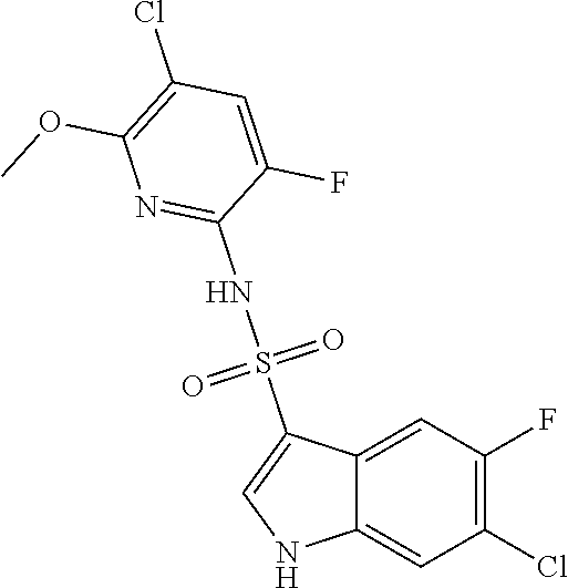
C12=CC(F)=C(Cl)C=C1NC=C2S(NC1=NC(OC)=C(Cl)C=C1F)(=O)=O
